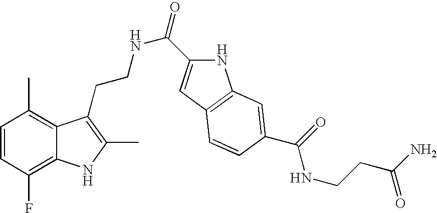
C1=CC(F)=C2C(=C1C)C(CCNC(=O)C1=CC3=C(N1)C=C(C(=O)NCCC(N)=O)C=C3)=C(C)N2
